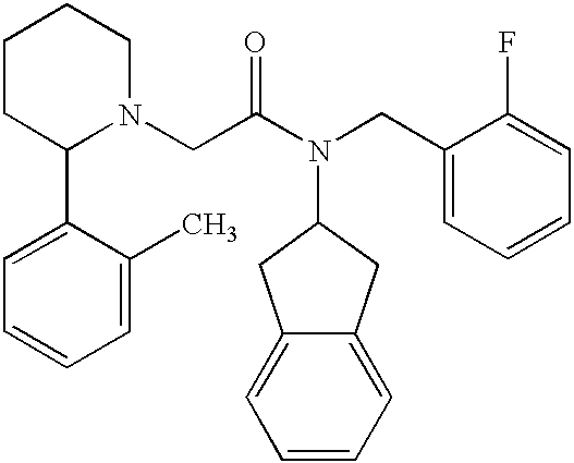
C1CCCN(CC(N(CC2=CC=CC=C2F)C2CC3=CC=CC=C3C2)=O)C1C1=CC=CC=C1C
